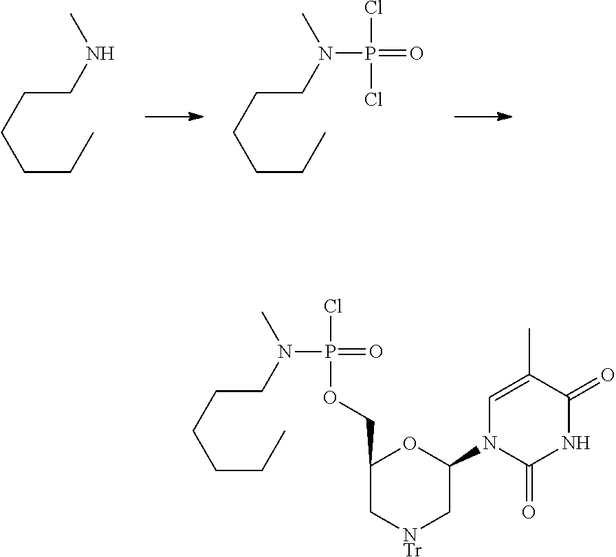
CNCCCCCC.CN(CCCCCC)P(Cl)(Cl)=O.CN(CCCCCC)P(Cl)(OCC1C[NTr]CC(N2C(=O)NC(=O)C(C)=C2)O1)=O
